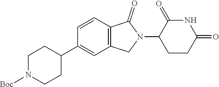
C1=CC2=C(C=C1C1CCN([Boc])CC1)CN(C1CCC(=O)NC1=O)C2=O
